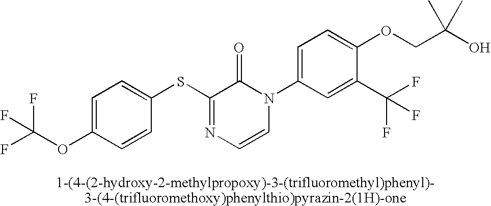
S(C1=NC=CN(C2=CC=C(OCC(O)(C)C)C(C(F)(F)F)=C2)C1=O)C1=CC=C(OC(F)(F)F)C=C1
